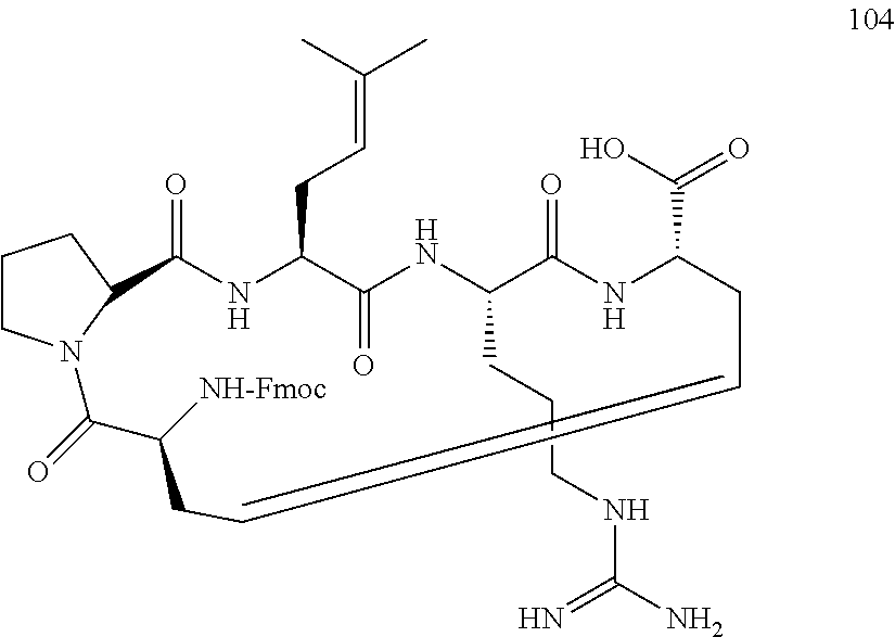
C1CN2C(C1)C(=O)NC(CC=C(C)C)C(=O)NC(CCCNC(N)=N)C(=O)NC(C(O)=O)CCCCC([NH-Fmoc])C2=O
